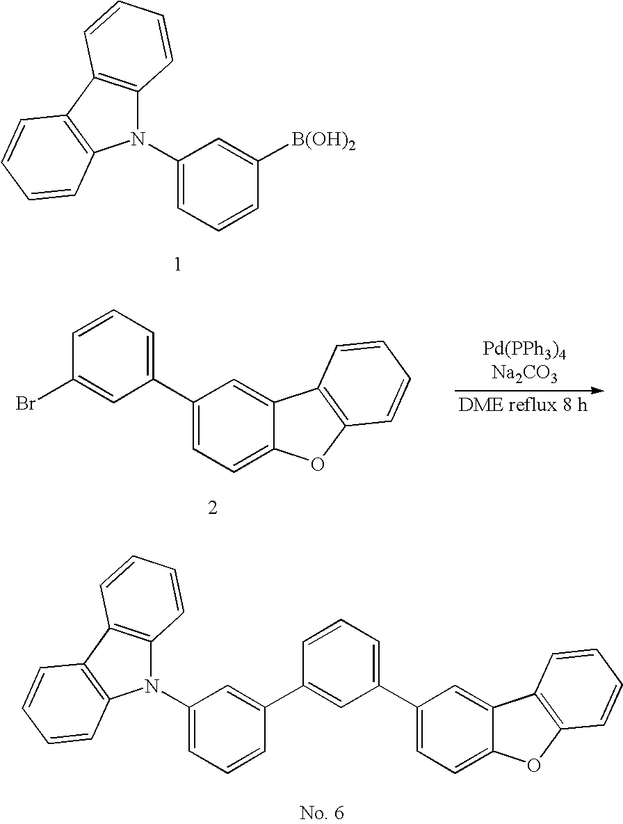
C1(N2C3=C(C4=C2C=CC=C4)C=CC=C3)=CC=CC([B(OH)2])=C1.C1=CC(Br)=CC(C2=CC=C3C(=C2)C2=C(O3)C=CC=C2)=C1.C1(N2C3=C(C4=C2C=CC=C4)C=CC=C3)=CC=CC(C2=CC(C3=CC=C4C(=C3)C3=C(O4)C=CC=C3)=CC=C2)=C1
